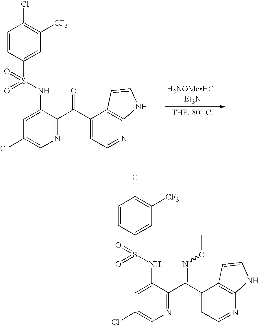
C1=CC(S(NC2=CC(Cl)=CN=C2C(C2=CC=NC3=C2C=CN3)=O)(=O)=O)=CC([CF3])=C1Cl.C1=CC(S(NC2=CC(Cl)=CN=C2C(C2=CC=NC3=C2C=CN3)=NOC)(=O)=O)=CC([CF3])=C1Cl
